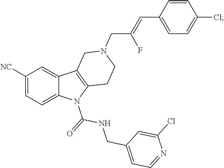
C1([NC])=CC=C2C(=C1)C1=C(N2C(=O)NCC2=CC=NC(Cl)=C2)CCN(CC(=CC2=CC=C(Cl)C=C2)F)C1
